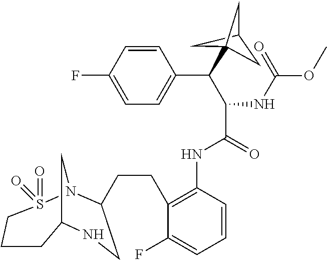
C12CC(C(C3=CC=C(F)C=C3)C(NC(=O)OC)C(NC3=C(CCC4N5S(=O)(=O)CCCC(C5)NC4)C(F)=CC=C3)=O)(C1)C2
